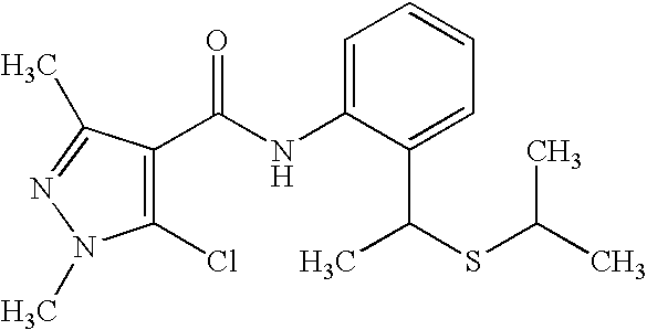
C1(Cl)=C(C(NC2=CC=CC=C2C(SC(C)C)C)=O)C(C)=NN1C
